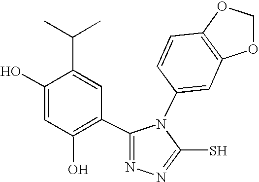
C1(O)=CC(O)=C(C2=NN=C(S)N2C2=CC3=C(C=C2)OCO3)C=C1C(C)C
